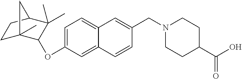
C1=C(OC2C3(C)CCC(C2(C)C)C3)C=C2C(=C1)C=C(CN1CCC(C(O)=O)CC1)C=C2
